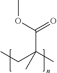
C(C(CC)(C)C)(=O)OC
